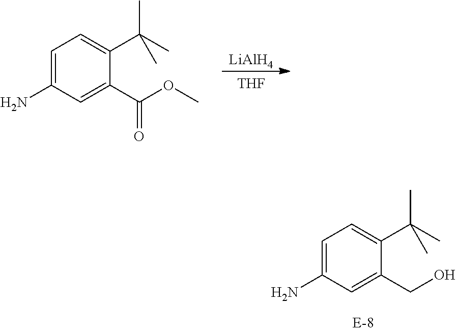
C1=C(N)C=C(CO)C(C(C)(C)C)=C1.[LiAlH4].[THF].C1=C(N)C=C(C(OC)=O)C(C(C)(C)C)=C1
